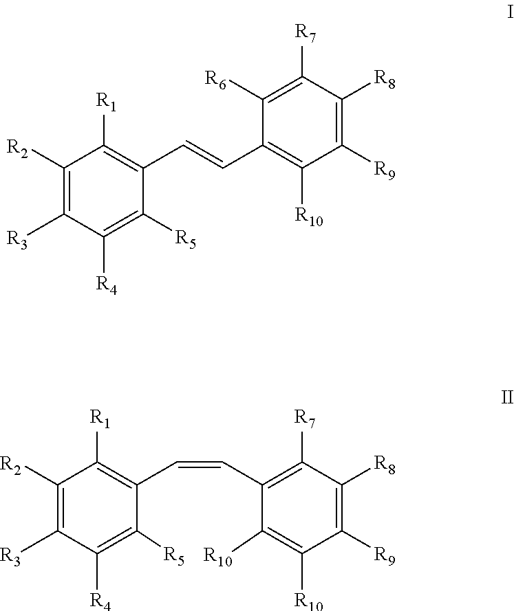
C1([R2])=C([R3])C([R4])=C([R5])C(C=CC2=C([R10])C([R9])=C([R8])C([R7])=C2[R6])=C1[R1].C1([R2])=C([R3])C([R4])=C([R5])C(C=CC2=C([R7])C([R8])=C([R9])C([R10])=C2[R10])=C1[R1]
